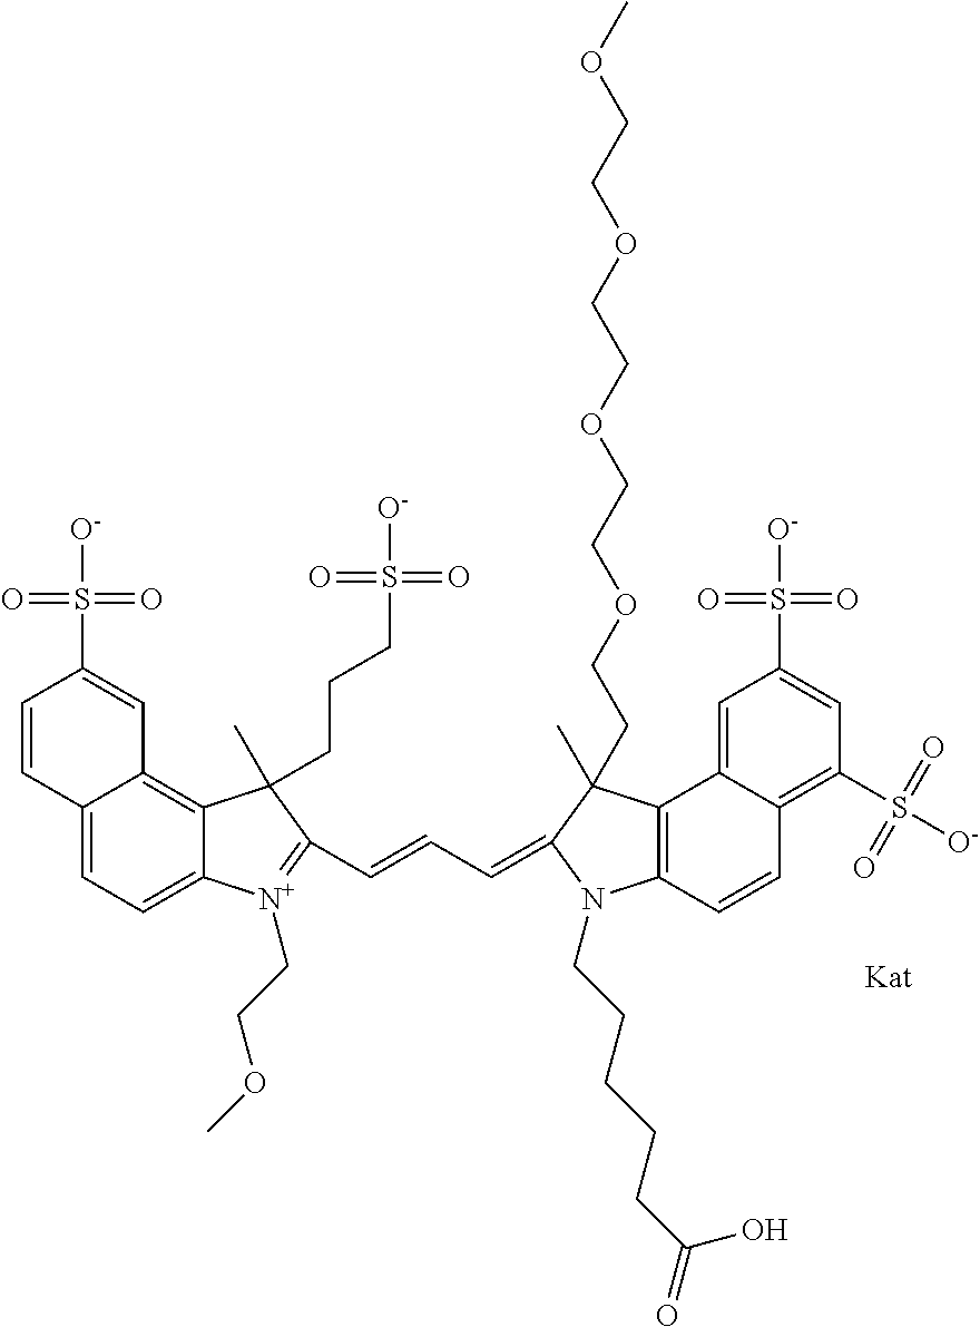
C12=CC=C3C(=C1C=C(S([O-])(=O)=O)C=C2)C(CCCS([O-])(=O)=O)(C)C(C=CC=C1N(CCCCCC(=O)O)C2=C(C4=CC(S([O-])(=O)=O)=CC(S([O-])(=O)=O)=C4C=C2)C1(C)CCOCCOCCOCCOC)=[N+]3CCOC
